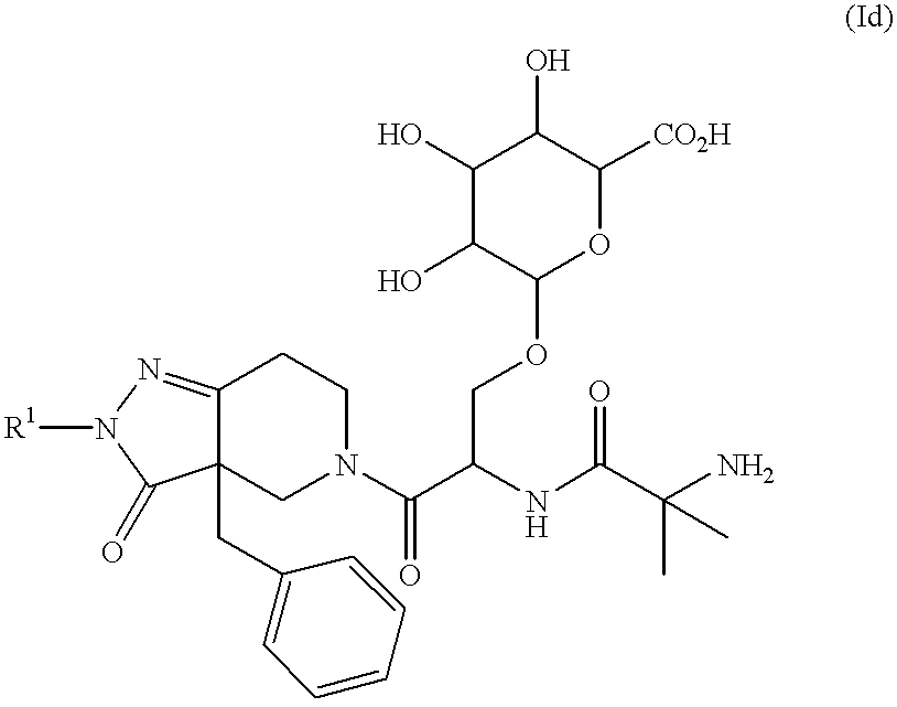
C1(O)C(O)C(OCC(NC(C(C)(C)N)=O)C(N2CCC3=NN([R1])C(=O)C3(CC3=CC=CC=C3)C2)=O)OC([CO2H])C1O
